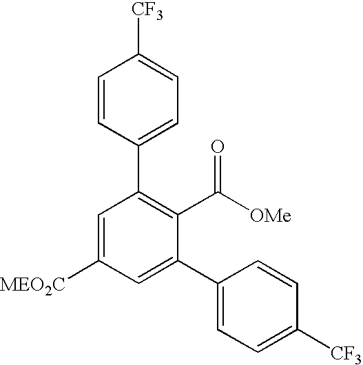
C1=CC(C2=C(C([OMe])=O)C(C3=CC=C([CF3])C=C3)=CC([MEO2C])=C2)=CC=C1[CF3]
